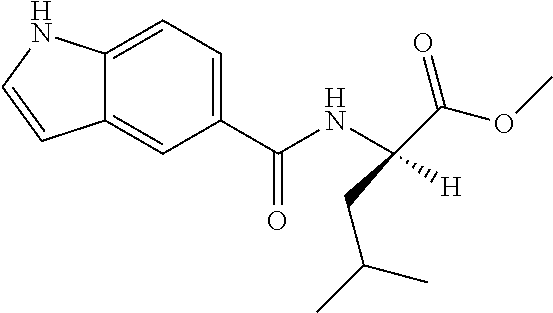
C1=C(C(NC([H])(C(=O)OC)CC(C)C)=O)C=C2C(=C1)NC=C2
